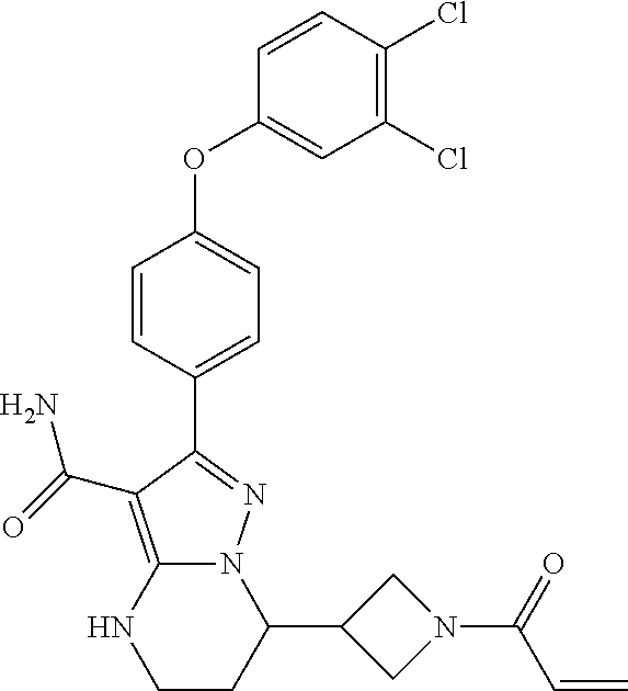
C1=CC(C2=NN3C(=C2C(N)=O)NCCC3C2CN(C(=O)C=C)C2)=CC=C1OC1=CC(Cl)=C(Cl)C=C1
